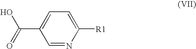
C1=NC([R1])=CC=C1C(=O)O
